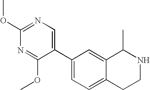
C1(C2=CN=C(OC)N=C2OC)=CC=C2C(=C1)C(C)NCC2
